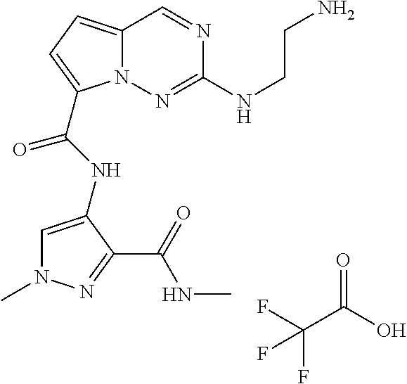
N1(C)C=C(NC(=O)C2=CC=C3N2N=C(NCCN)N=C3)C(C(=O)NC)=N1.O=C(O)C(F)(F)F
